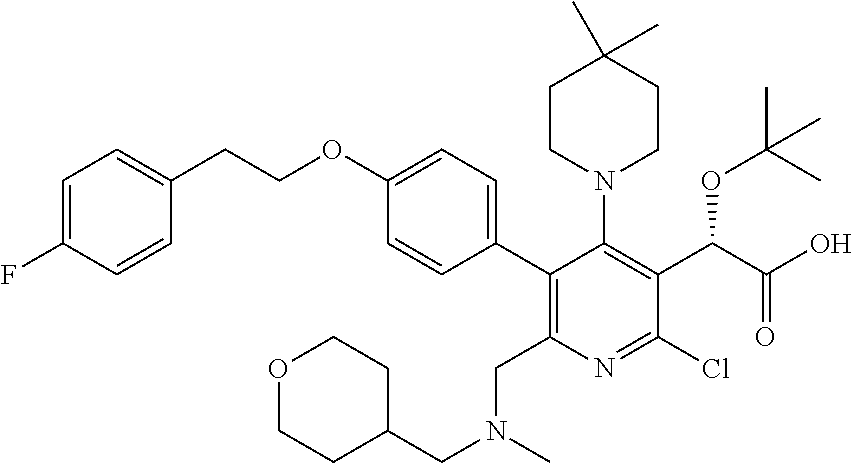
C1=C(F)C=CC(CCOC2=CC=C(C3=C(CN(C)CC4CCOCC4)N=C(Cl)C(C(C(=O)O)OC(C)(C)C)=C3N3CCC(C)(C)CC3)C=C2)=C1
